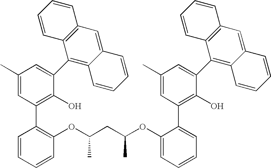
C1(C)=CC(C2=C(OC(CC(OC3=CC=CC=C3C3=C(O)C(C4=C5C(=CC6=C4C=CC=C6)C=CC=C5)=CC(C)=C3)C)C)C=CC=C2)=C(O)C(C2=C3C(=CC4=C2C=CC=C4)C=CC=C3)=C1
